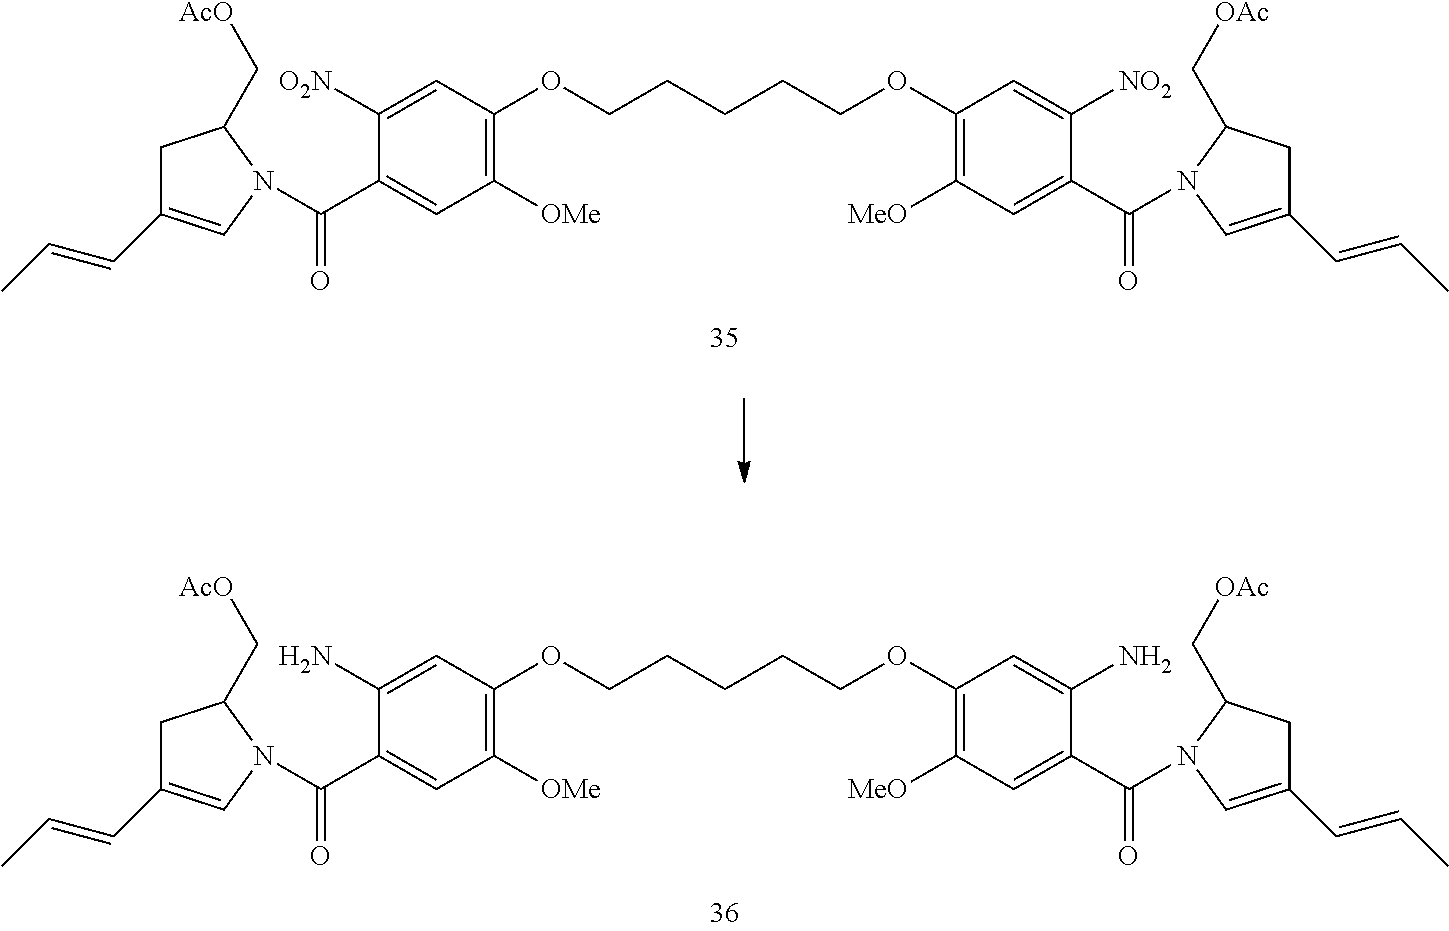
C1([O2N])=CC(OCCCCCOC2=C([MeO])C=C(C(=O)N3C(C[OAc])CC(C=CC)=C3)C([NO2])=C2)=C([OMe])C=C1C(=O)N1C=C(C=CC)CC1C[AcO].C1(N)=CC(OCCCCCOC2=C([MeO])C=C(C(=O)N3C(C[OAc])CC(C=CC)=C3)C(N)=C2)=C([OMe])C=C1C(=O)N1C=C(C=CC)CC1C[AcO]
